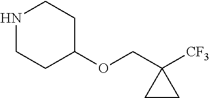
N1CCC(OCC2([CF3])CC2)CC1
